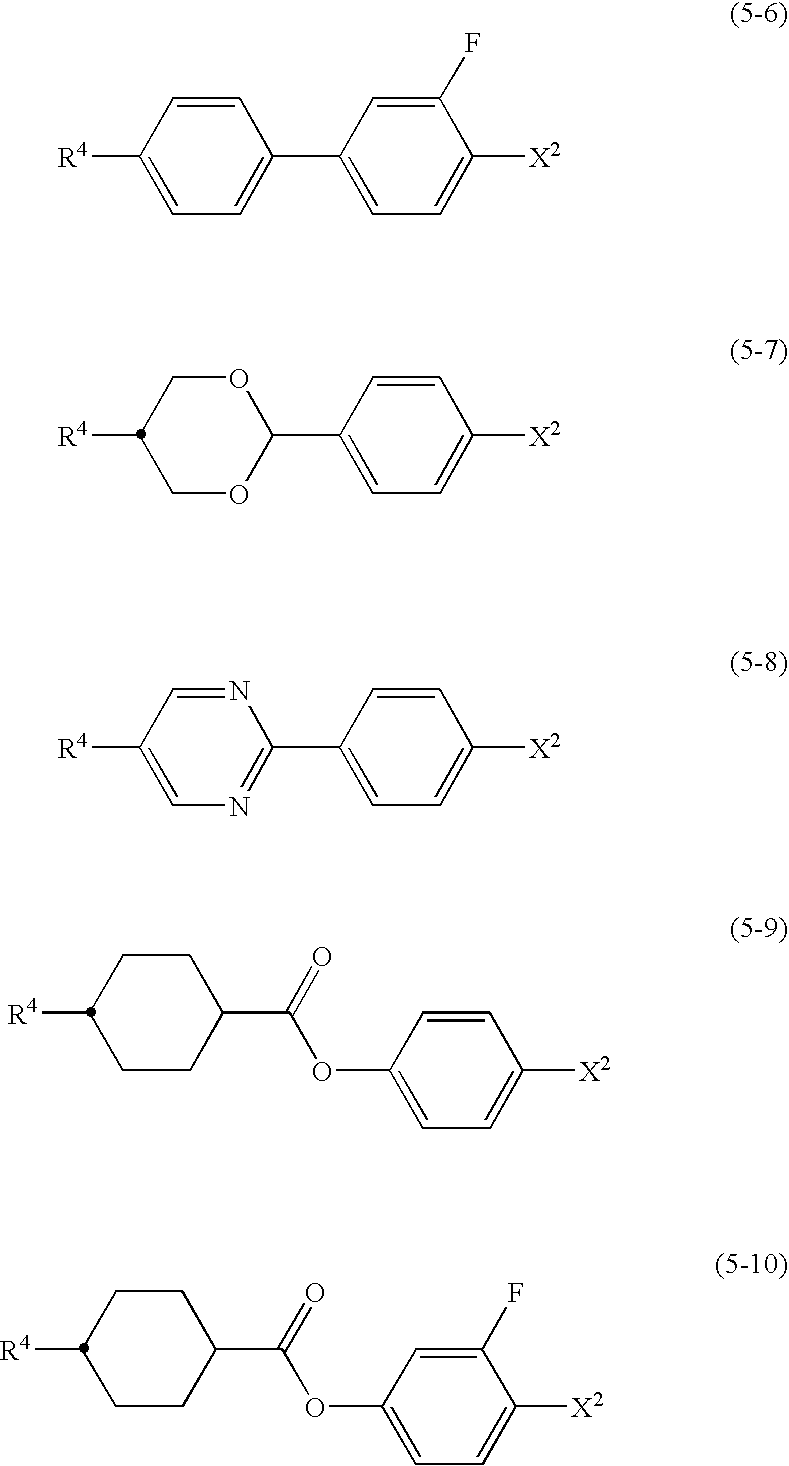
[R4]C1COC(C2=CC=C([X2])C=C2)OC1.[R4]C1CCC(C(=O)OC2=CC=C([X2])C=C2)CC1.[R4]C1CCC(C(=O)OC2=CC=C([X2])C(F)=C2)CC1.[R4]C1=CC=C(C2=CC=C([X2])C(F)=C2)C=C1.[R4]C1=CN=C(C2=CC=C([X2])C=C2)N=C1
